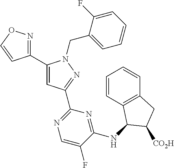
C1(C2=NOC=C2)=CC(C2=NC=C(F)C(NC3C4=C(C=CC=C4)CC3[CO2H])=N2)=NN1CC1=CC=CC=C1F
